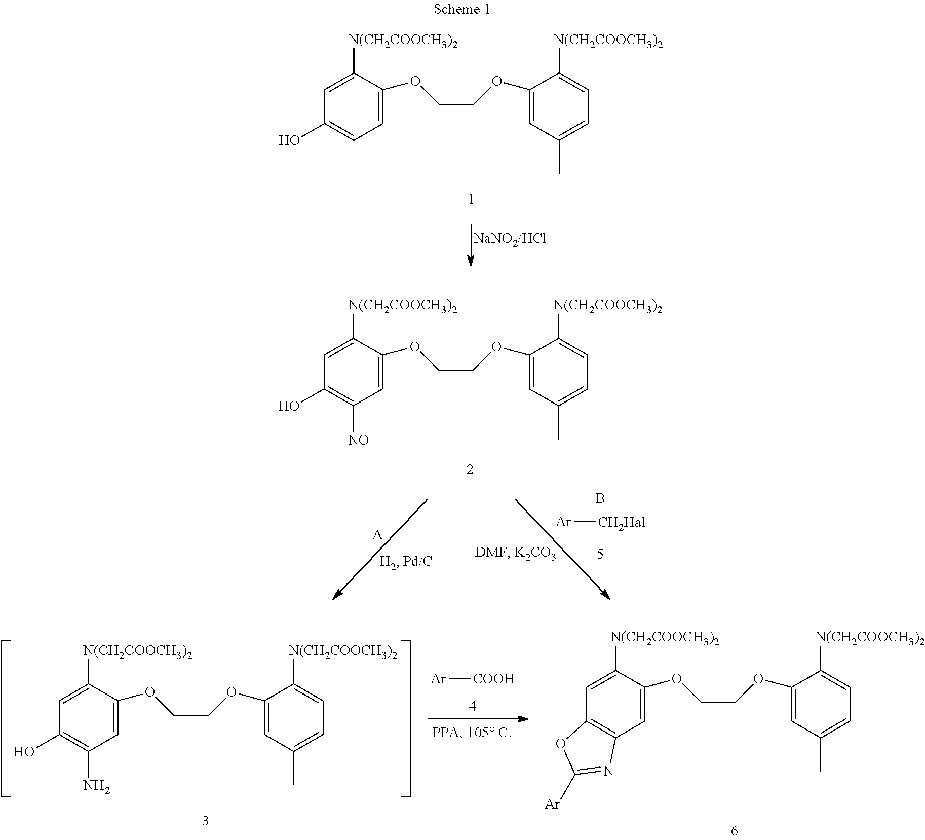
C1=C(OCCOC2=CC(C)=CC=C2[N(CH2COOCH3)2])C([N(CH2COOCH3)2])=CC(O)=C1.C1=C(OCCOC2=CC(C)=CC=C2[N(CH2COOCH3)2])C([N(CH2COOCH3)2])=CC(O)=C1N.[Ar][COOH].C1=C(OCCOC2=CC(C)=CC=C2[N(CH2COOCH3)2])C([N(CH2COOCH3)2])=CC2=C1N=C([Ar])O2.C1=C(OCCOC2=CC(C)=CC=C2[N(CH2COOCH3)2])C([N(CH2COOCH3)2])=CC(O)=C1[NO].[Ar][CH2Hal].B.[A]
